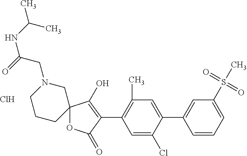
C12(OC(=O)C(C3=C(C)C=C(C4=CC(S(C)(=O)=O)=CC=C4)C(Cl)=C3)=C1O)CN(CC(=O)NC(C)C)CCC2.Cl
